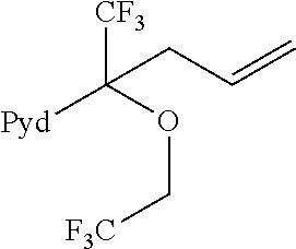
[CF3]C(OC[F3C])([Pyd])CC=C
